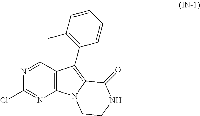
ClC1=NC2=C(C=N1)C(C1=C(C)C=CC=C1)=C1N2CCNC1=O
